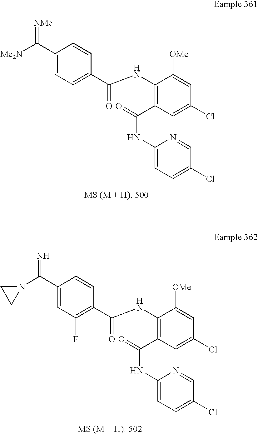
[NMe]=C(C1=CC=C(C(NC2=C(C(NC3=CC=C(Cl)C=N3)=O)C=C(Cl)C=C2[OMe])=O)C=C1)[Me2N].C1(C(=N)N2CC2)=CC(F)=C(C(NC2=C(C(NC3=CC=C(Cl)C=N3)=O)C=C(Cl)C=C2[OMe])=O)C=C1
